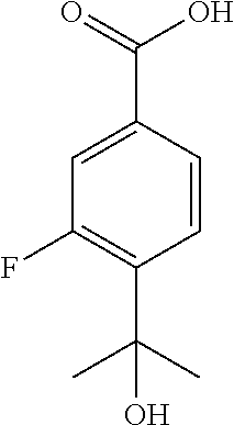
C1(F)=C(C(C)(C)O)C=CC(C(=O)O)=C1
